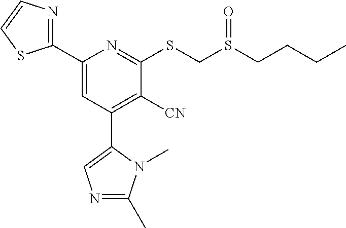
C1(C2=CC(C3=CN=C(C)N3C)=C([CN])C(SCS(CCCC)=O)=N2)=NC=CS1
